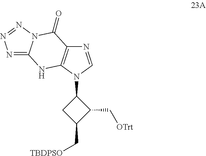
N1=C2N(N=N1)C(=O)C1=C(N2)N(C2CC(C[TBDPSO])C2C[OTrt])C=N1
